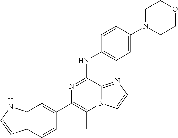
C1(C2=CC3=C(C=C2)C=CN3)=C(C)N2C(=NC=C2)C(NC2=CC=C(N3CCOCC3)C=C2)=N1
